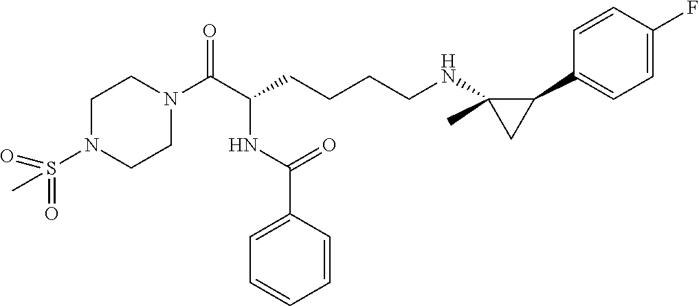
C1N(S(=O)(C)=O)CCN(C(C(NC(C2=CC=CC=C2)=O)CCCCNC2(C)CC2C2=CC=C(F)C=C2)=O)C1
